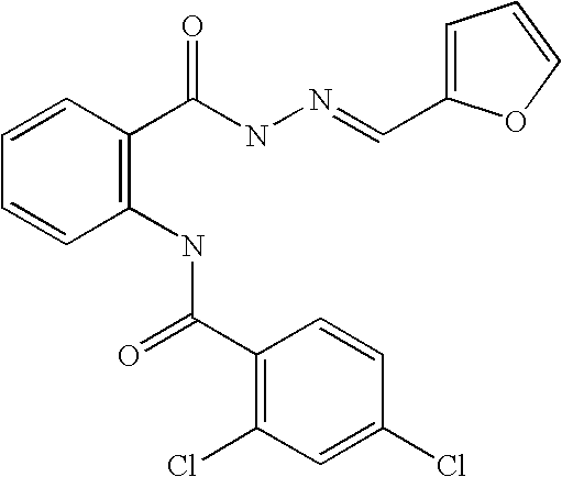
C1(C(=O)NC2=C(C(=O)NN=CC3=CC=CO3)C=CC=C2)=C(Cl)C=C(Cl)C=C1
